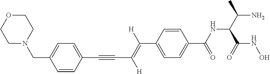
C(C1=CC=C(C(NC(C(N)C)C(NO)=O)=O)C=C1)(=C(C#CC1=CC=C(CN2CCOCC2)C=C1)[H])[H]
